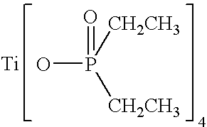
OP([CH2CH3])([CH2CH3])=O.[Ti]
